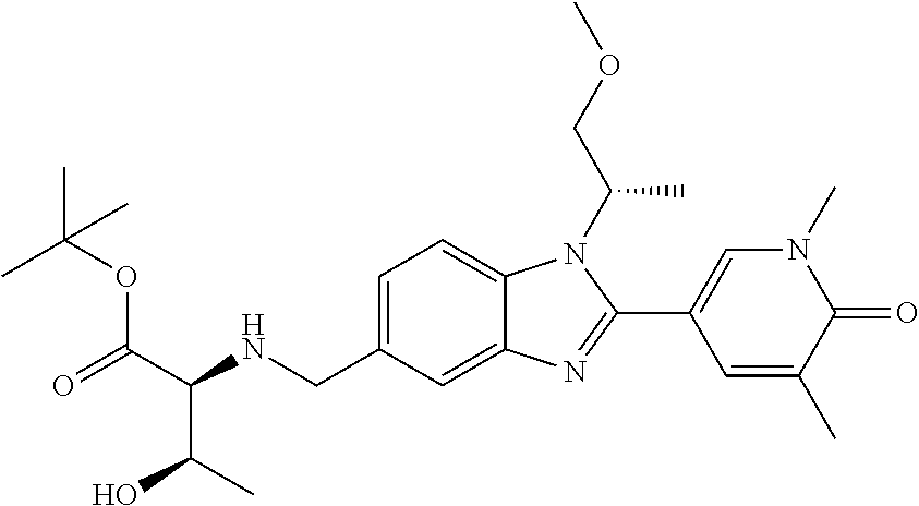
C1=C(CNC(C(=O)OC(C)(C)C)C(C)O)C=C2C(=C1)N(C(COC)C)C(C1=CN(C)C(=O)C(C)=C1)=N2
